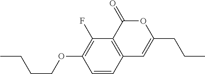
C1=CC2=C(C(F)=C1OCCCC)C(=O)OC(CCC)=C2
